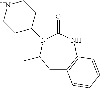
C1C2=C(NC(=O)N(C3CCNCC3)C1C)C=CC=C2
